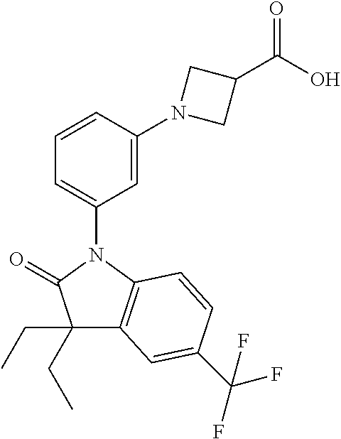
N1(C2=CC=CC(N3CC(C(O)=O)C3)=C2)C(=O)C(CC)(CC)C2=C1C=CC(C(F)(F)F)=C2
